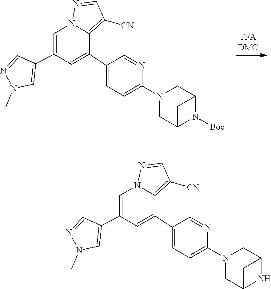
C1=C(C2=CN(C)N=C2)C=C(C2=CC=C(N3CC4N([Boc])C(C3)C4)N=C2)C2=C([CN])C=NN12.C1=C(C2=CN(C)N=C2)C=C(C2=CC=C(N3CC4NC(C3)C4)N=C2)C2=C([CN])C=NN12
